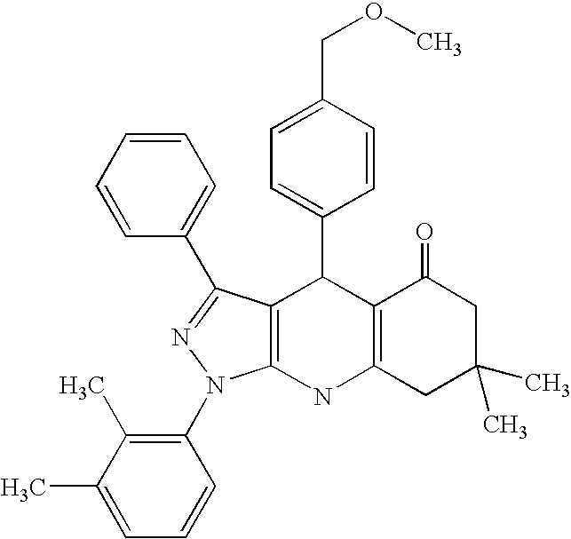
C12=C(NC3=C(C1C1=CC=C(COC)C=C1)C(C1=CC=CC=C1)=NN3C1=C(C)C(C)=CC=C1)CC(C)(C)CC2=O
